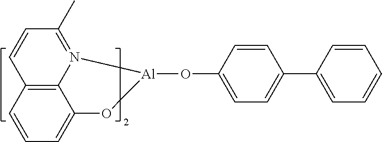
C12=C3C=CC=C1O[Al](OC1=CC=C(C4=CC=CC=C4)C=C1)N2=C(C)C=C3
